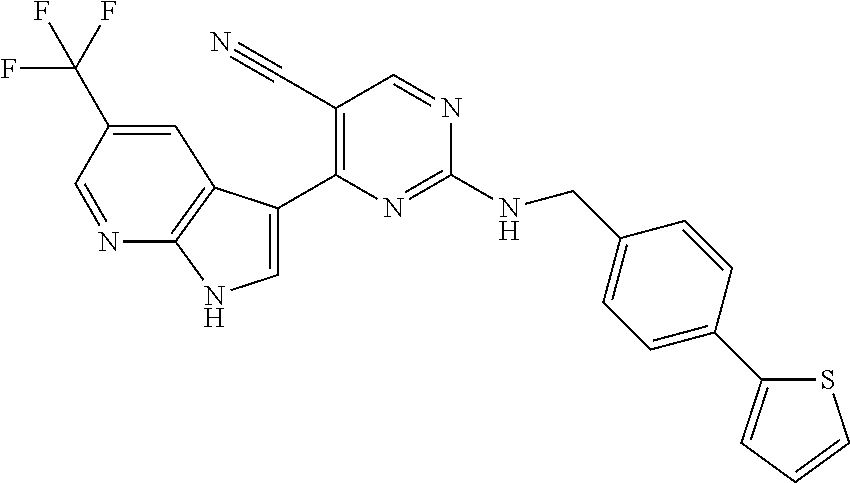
C(NC1=NC(C2=CNC3=C2C=C(C(F)(F)F)C=N3)=C(C#N)C=N1)C1=CC=C(C2=CC=CS2)C=C1
